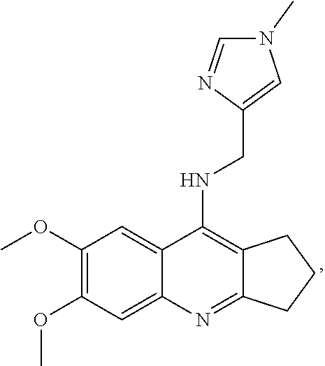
C12=C(NCC3=CN(C)C=N3)C3=CC(OC)=C(OC)C=C3N=C1CCC2
